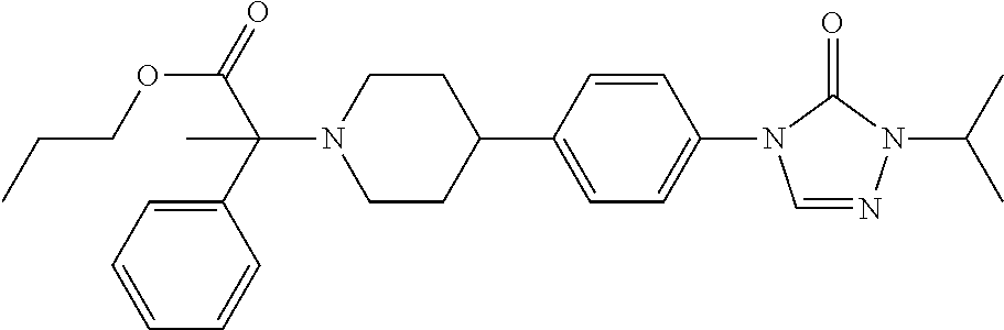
O(C(C(N1CCC(C2=CC=C(N3C=NN(C(C)C)C3=O)C=C2)CC1)(C1=CC=CC=C1)C)=O)CCC
